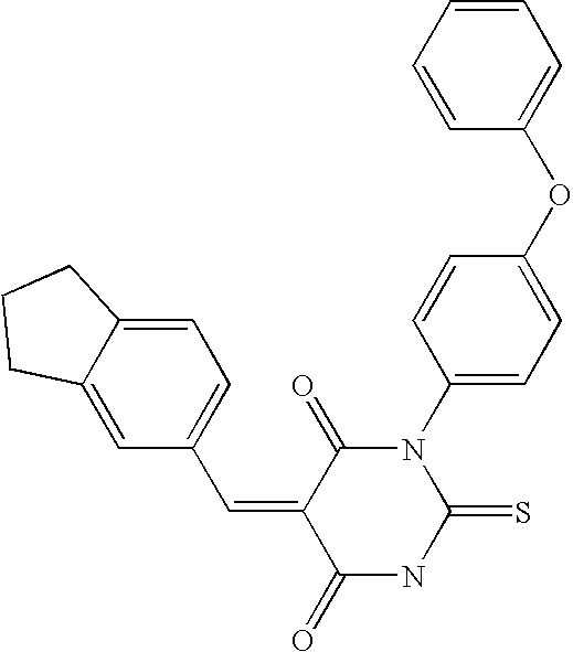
C1(C=C2C(=O)NC(=S)N(C3=CC=C(OC4=CC=CC=C4)C=C3)C2=O)=CC=C2C(=C1)CCC2
